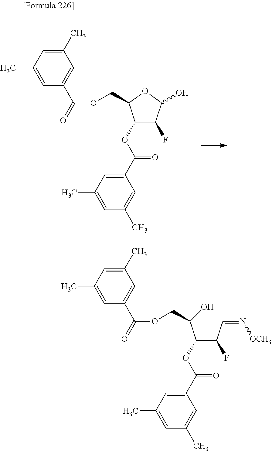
C(C1C(OC(C2=CC(C)=CC(C)=C2)=O)C(F)C(O)O1)OC(=O)C1=CC(C)=CC(C)=C1.C(C(C(OC(C1=CC(C)=CC(C)=C1)=O)C(C=N[OCH3])F)O)OC(=O)C1=CC(C)=CC(C)=C1
